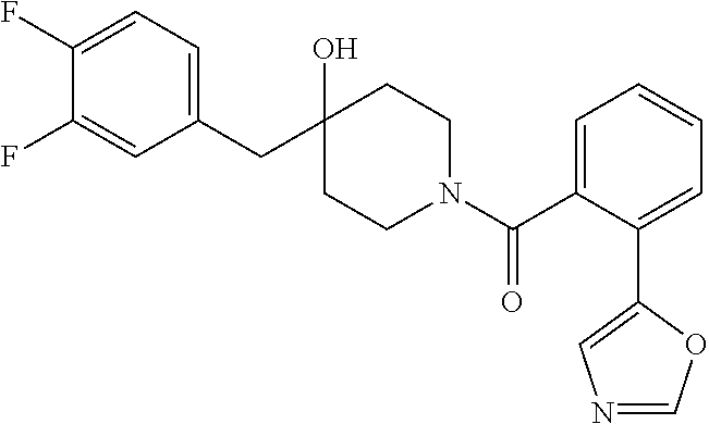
C1(CC2(O)CCN(C(C3=CC=CC=C3C3=CN=CO3)=O)CC2)=CC=C(F)C(F)=C1
